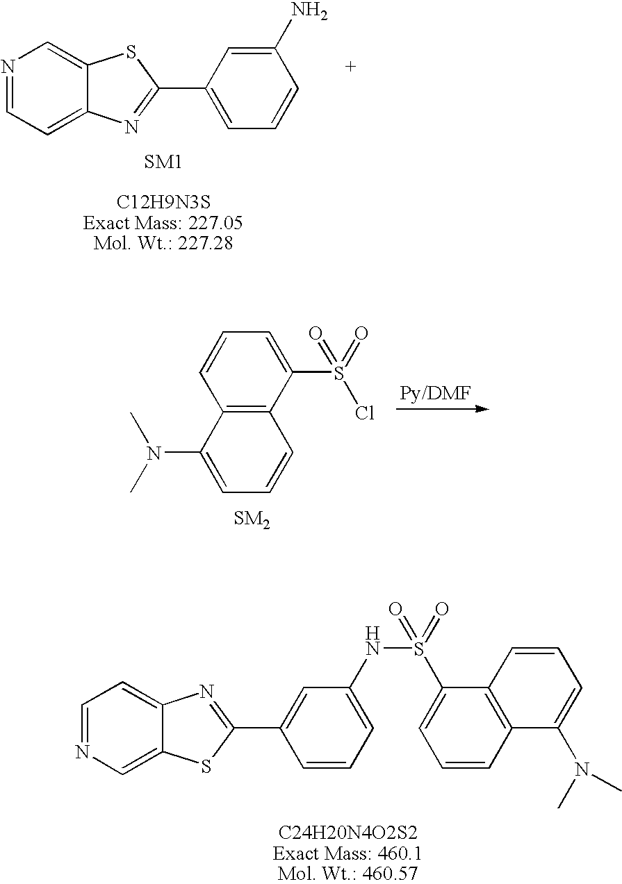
N1=CC=C2C(=C1)SC(C1=CC=CC(N)=C1)=N2.C12=C(C(S(Cl)(=O)=O)=CC=C1)C=CC=C2N(C)C.C1=NC=C2C(=C1)N=C(C1=CC(NS(C3=CC=CC4=C3C=CC=C4N(C)C)(=O)=O)=CC=C1)S2
